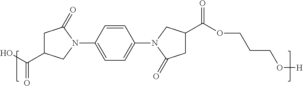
C1C(C(O)=O)CN(C2=CC=C(N3C(=O)CC(C(OCCCO[H])=O)C3)C=C2)C1=O
